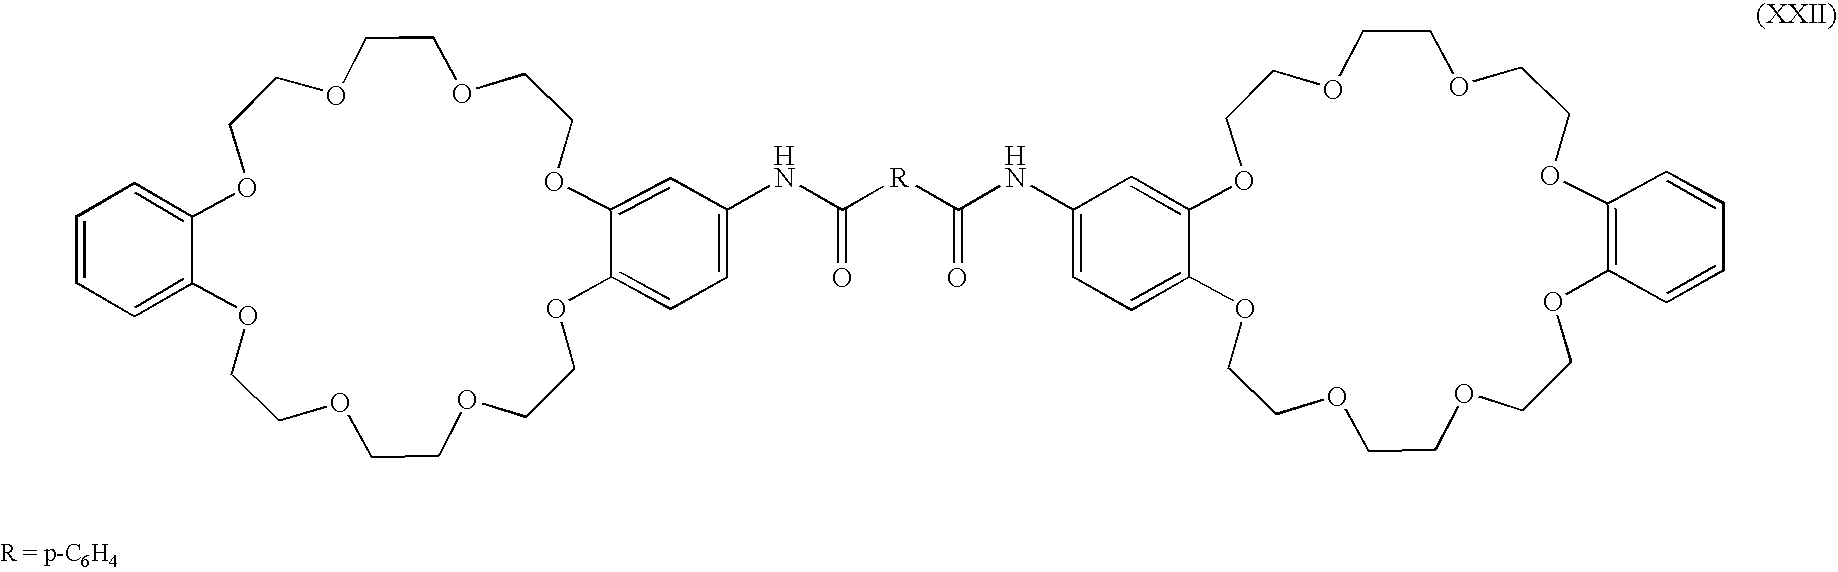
C1=CC=C2OCCOCCOCCOC3=CC=C(NC([R]C(NC4=CC=C5OCCOCCOCCOC6=C(OCCOCCOCCOC5=C4)C=CC=C6)=O)=O)C=C3OCCOCCOCCOC2=C1
